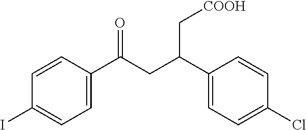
C1=CC(C(CC(C2=CC=C(Cl)C=C2)C[COOH])=O)=CC=C1I
